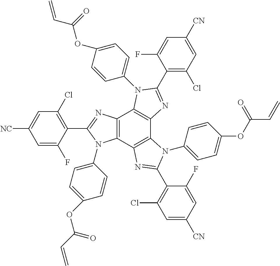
C12=C(C3=C(C4=C1N(C1=CC=C(OC(=O)C=C)C=C1)C(C1=C(Cl)C=C([CN])C=C1F)=N4)N(C1=CC=C(OC(C=C)=O)C=C1)C(C1=C(Cl)C=C([CN])C=C1F)=N3)N(C1=CC=C(OC(=O)C=C)C=C1)C(C1=C(Cl)C=C([NC])C=C1F)=N2
